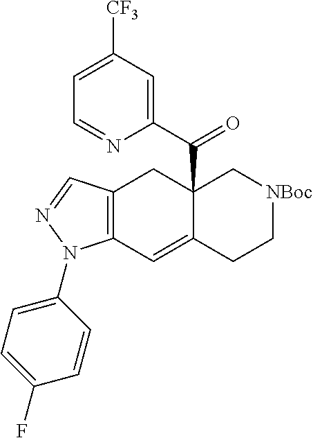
C12(C(C3=CC([CF3])=CC=N3)=O)C(=CC3=C(C1)C=NN3C1=CC=C(F)C=C1)CC[NBoc]C2
